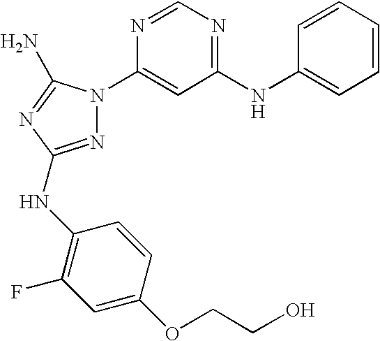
N1=C(NC2=C(F)C=C(OCCO)C=C2)N=C(N)N1C1=CC(NC2=CC=CC=C2)=NC=N1
